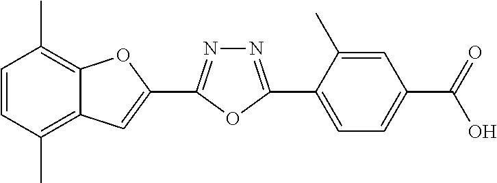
C1=CC(C)=C2C(=C1C)OC(C1=NN=C(C3=CC=C(C(=O)O)C=C3C)O1)=C2
